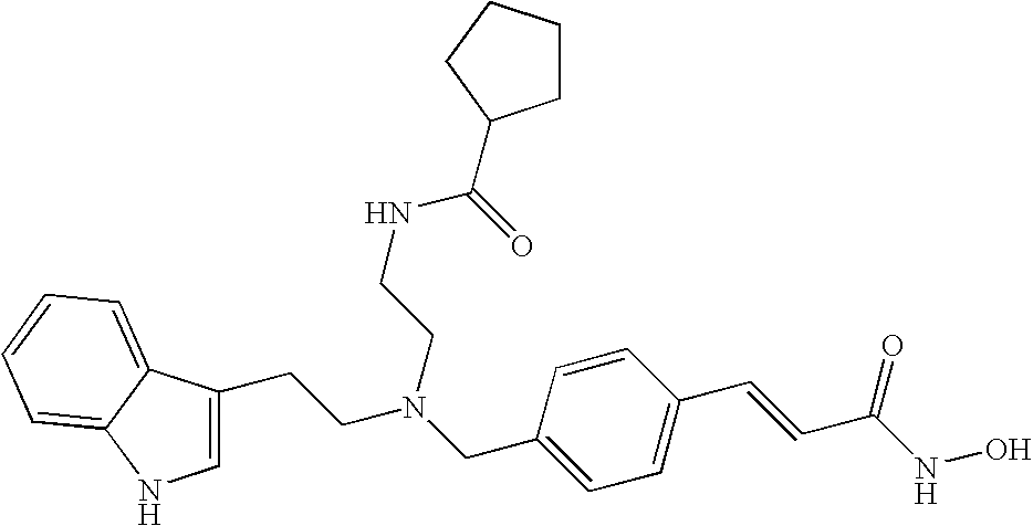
C1=C(CCN(CC2=CC=C(C=CC(NO)=O)C=C2)CCNC(=O)C2CCCC2)C2=CC=CC=C2N1
